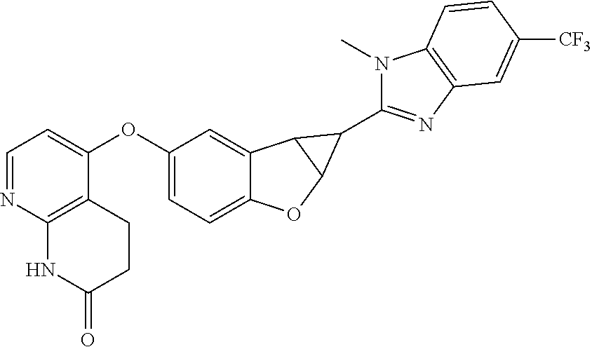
C1=NC2=C(C(OC3=CC=C4C(=C3)C3C(O4)C3C3=NC4=C(N3C)C=CC([CF3])=C4)=C1)CCC(=O)N2
